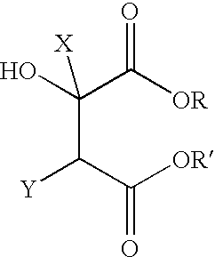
C(C(C([OR])=O)[Y])(C([OR])=O)(O)[X]
